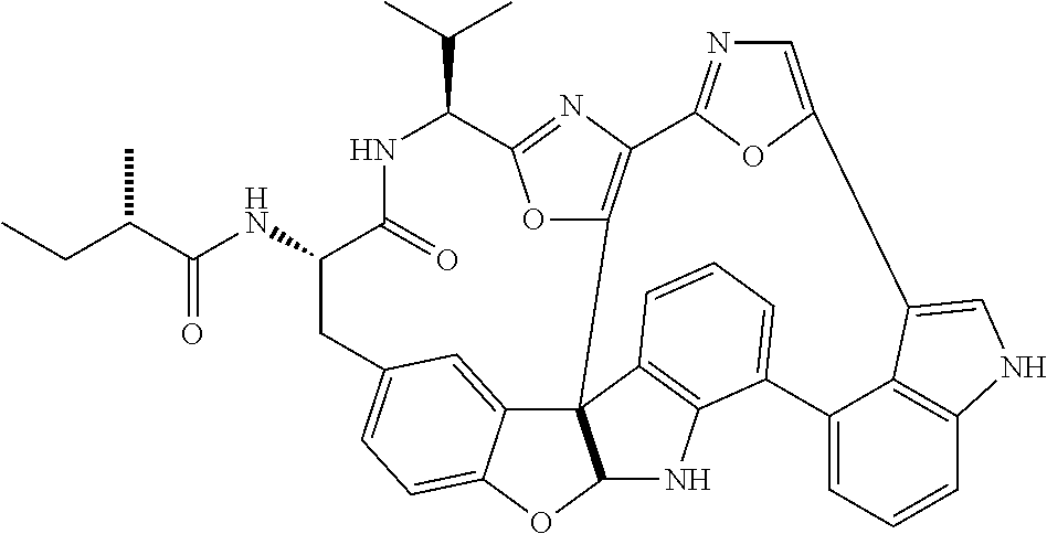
C(=O)(NC1C(=O)NC(C(C)C)C2=NC3=C(O2)C24C5=CC(=CC=C5OC2NC2=C4C=CC=C2C2=CC=CC4=C2C(=CN4)C2=CN=C3O2)C1)C(CC)C
